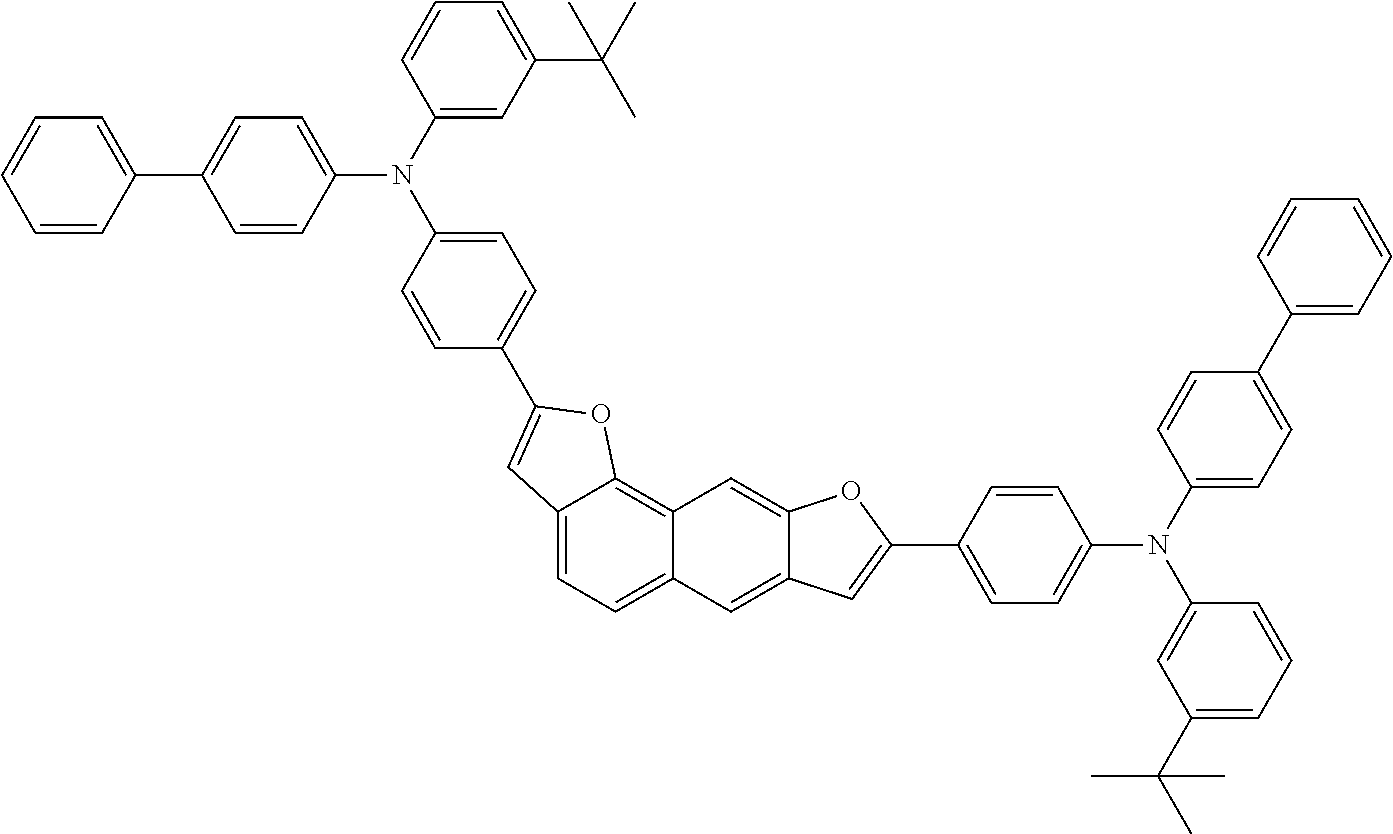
C12=CC=C3C(=C1OC(C1=CC=C(N(C4=CC(C(C)(C)C)=CC=C4)C4=CC=C(C5=CC=CC=C5)C=C4)C=C1)=C2)C=C1C(=C3)C=C(C2=CC=C(N(C3=CC=C(C4=CC=CC=C4)C=C3)C3=CC(C(C)(C)C)=CC=C3)C=C2)O1
